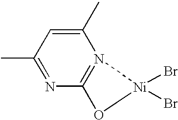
CC1=NC2=N(C(C)=C1)[Ni](Br)(Br)O2
